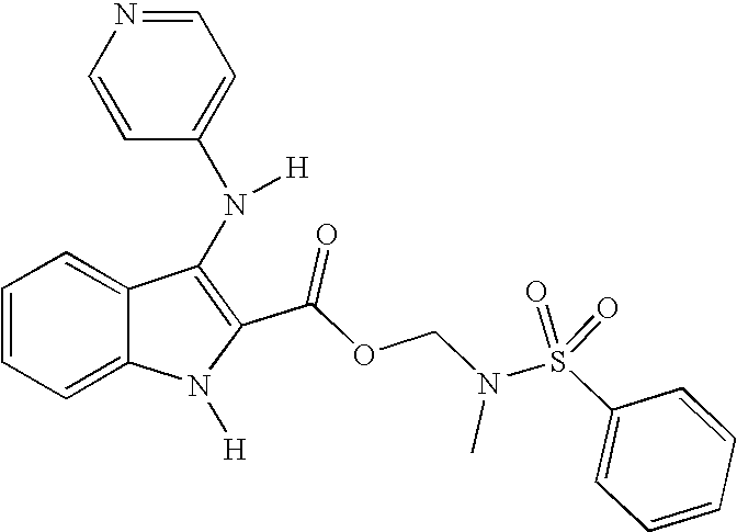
C1=CC=C2C(=C1)C(N(C1=CC=NC=C1)[H])=C(C(OCN(S(C1=CC=CC=C1)(=O)=O)C)=O)N2[H]
